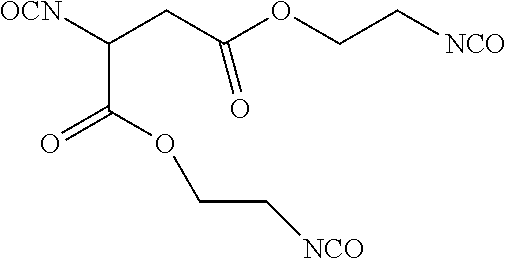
O(C(C([OCN])CC(OCC[NCO])=O)=O)CC[NCO]
